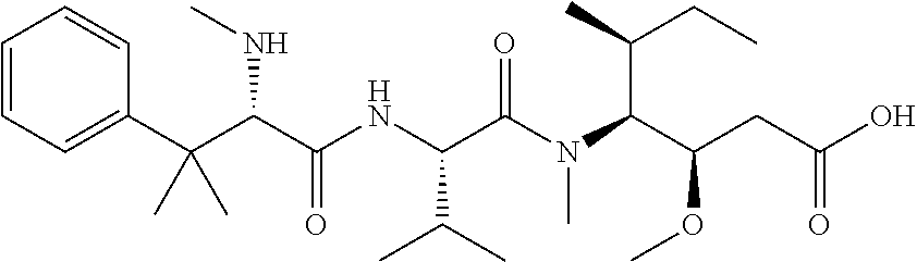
C1=CC=C(C(C(NC)C(=O)NC(C(=O)N(C)C(C(C)CC)C(OC)CC(=O)O)C(C)C)(C)C)C=C1
